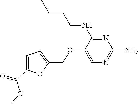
N1=C(NCCCC)C(OCC2=CC=C(C(OC)=O)O2)=CN=C1N
